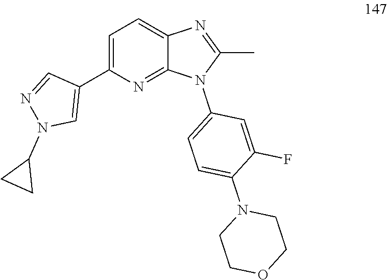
C1(C2=CC=C3C(=N2)N(C2=CC=C(N4CCOCC4)C(F)=C2)C(C)=N3)=CN(C2CC2)N=C1
